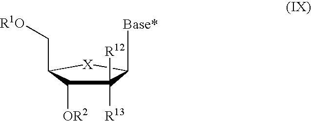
C1([R12])([R13])C([OR2])C(C[R1O])[X]C1[Base*]
